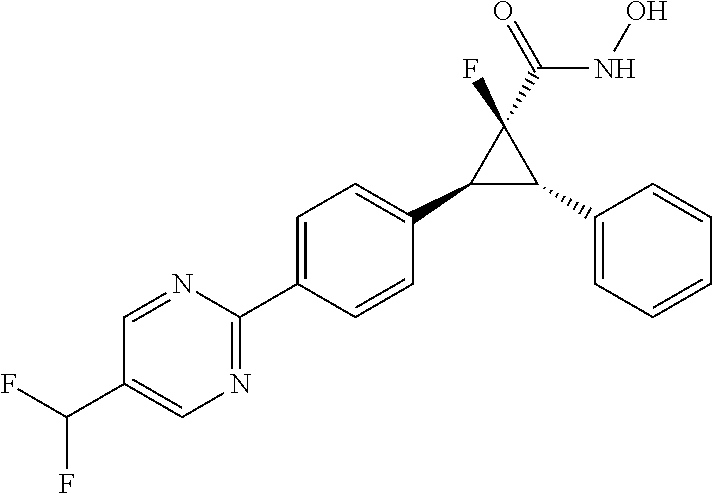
C1(C2=CC=C(C3=NC=C(C(F)F)C=N3)C=C2)C(C2=CC=CC=C2)C1(F)C(NO)=O
